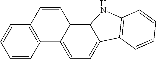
C12=C3C(=CC=C1C1=C(N2)C=CC=C1)C1=C(C=C3)C=CC=C1
